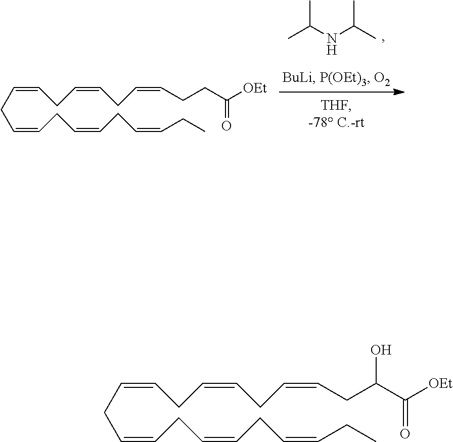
C(NC(C)C)(C)C.C(C=CCC=CCC=CCC)C=CCC=CCC=CCCC([OEt])=O.C(C=CCC=CCC=CCC)C=CCC=CCC=CCC(C([OEt])=O)O
